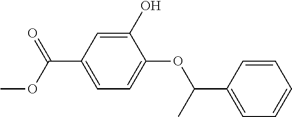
COC(C1=CC=C(OC(C2=CC=CC=C2)C)C(O)=C1)=O
